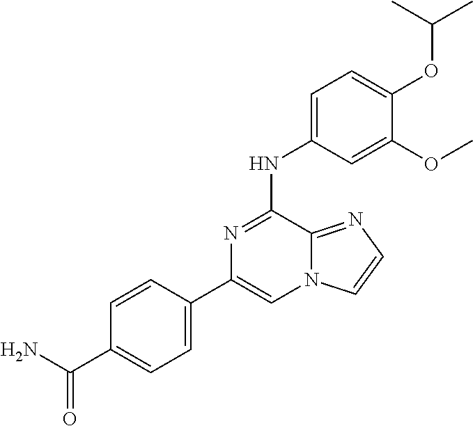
C1=C(NC2=NC(C3=CC=C(C(N)=O)C=C3)=CN3C2=NC=C3)C=C(OC)C(OC(C)C)=C1
